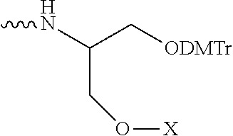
CNC(C[ODMTr])CO[X]
